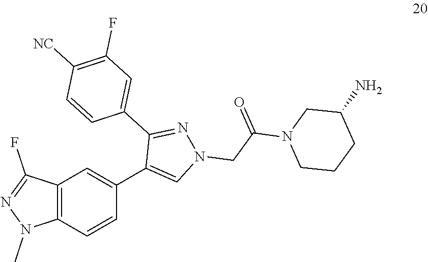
C12=C(C=CC(C3=CN(CC(N4CCCC(N)C4)=O)N=C3C3=CC(F)=C([NC])C=C3)=C1)N(C)N=C2F
